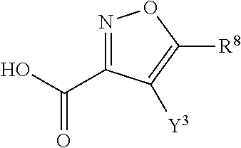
N1=C(C(=O)O)C([Y3])=C([R8])O1
